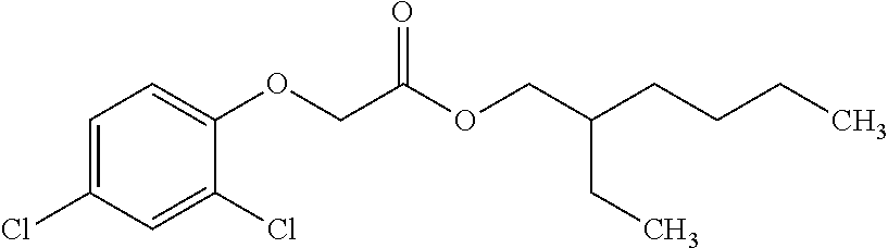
C1=C(Cl)C=C(Cl)C(OCC(OCC(CC)CCCC)=O)=C1
